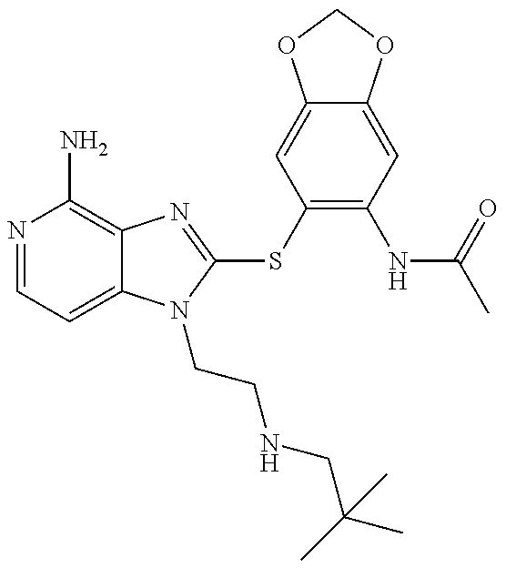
N1=CC=C2C(=C1N)N=C(SC1=C(NC(=O)C)C=C3C(=C1)OCO3)N2CCNCC(C)(C)C
